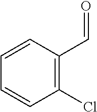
C1(Cl)=C(C=O)C=CC=C1
